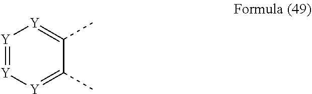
[Y]1=[Y][Y]=C(C)C(C)=[Y]1
